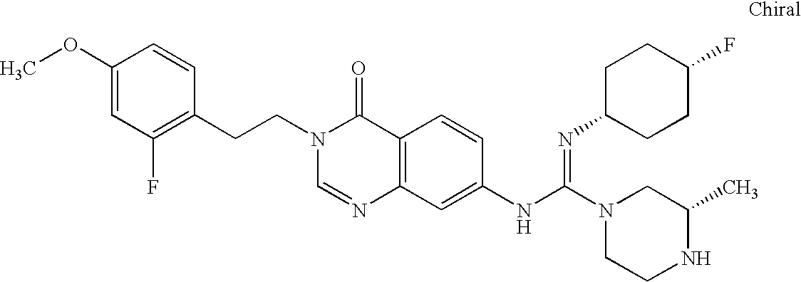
C1(CCN2C=NC3=C(C2=O)C=CC(NC(N2CCNC(C)C2)=NC2CCC(F)CC2)=C3)=C(F)C=C(OC)C=C1
